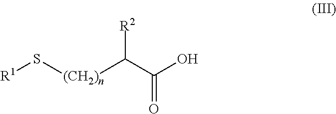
[R1]S[(CH2)n]C(C(O)=O)[R2]
